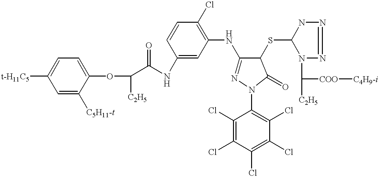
C1=C([C5H11-t])C(OC(C(NC2=CC(NC3=NN(C4=C(Cl)C(Cl)=C(Cl)C(Cl)=C4Cl)C(=O)C3SC3N(C([COO][C4H9-i])[C2H5])N=NN3)=C(Cl)C=C2)=O)[C2H5])=CC=C1[t-H11C5]
